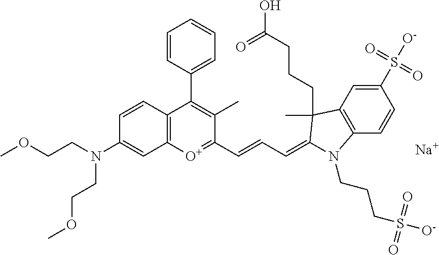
COCCN(CCOC)C1=CC2=C(C=C1)C(C1=CC=CC=C1)=C(C)C(C=CC=C1C(CCCC(=O)O)(C)C3=C(C=CC(S(=O)(=O)[O-])=C3)N1CCCS(=O)(=O)[O-])=[O+]2.[Na]
